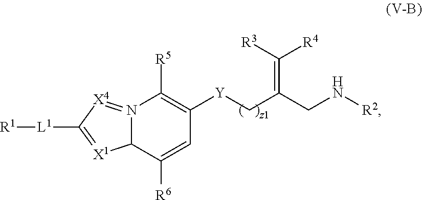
C12N(=[X4]C([L1][R1])=[X1]1)C([R5])=C([Y]CC(CN[R2])=C([R4])[R3])C=C2[R6]
